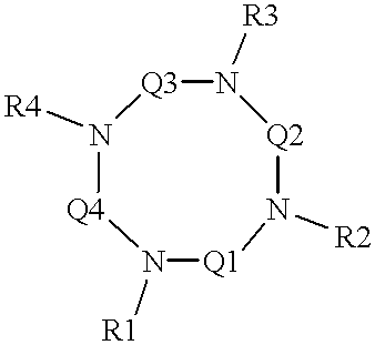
N1([R4])[Q4]N([R1])[Q1]N([R2])[Q2]N([R3])[Q3]1
